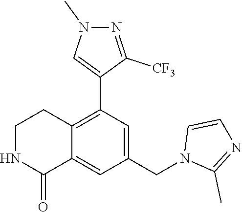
C1NC(=O)C2=CC(CN3C(C)=NC=C3)=CC(C3=CN(C)N=C3[CF3])=C2C1
